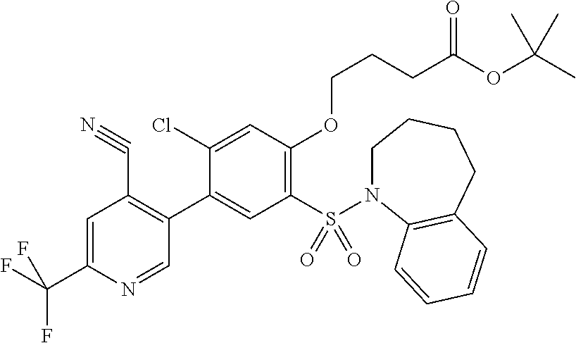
C1=C(C(F)(F)F)N=CC(C2=CC(S(=O)(=O)N3CCCCC4=C3C=CC=C4)=C(OCCCC(OC(C)(C)C)=O)C=C2Cl)=C1C#N
